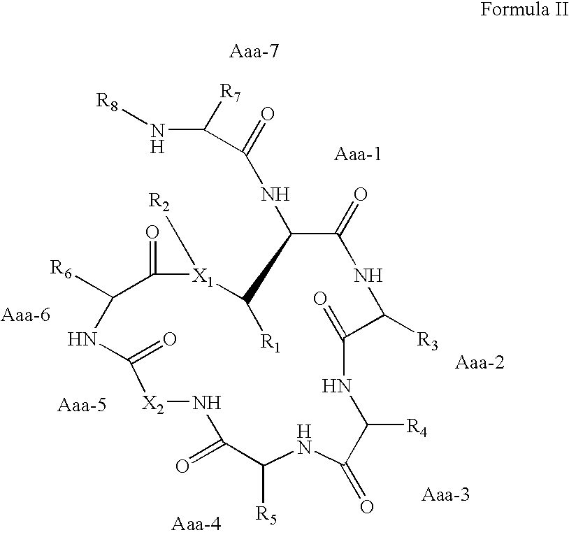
[R8]NC([R7])C(=O)NC1C(=O)NC([R3])C(=O)NC([R4])C(=O)NC([R5])C(=O)N[X2]C(=O)NC([R6])C(=O)[X1]([R2])C1[R1]
